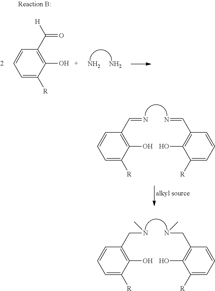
C(NC)C1=C(O)C([R])=CC=C1.N(CC1=C(O)C([R])=CC=C1)C.C1=C([R])C(O)=C(C([H])=O)C=C1.N.N.C(=N)C1=C(O)C([R])=CC=C1.N=CC1=C(O)C([R])=CC=C1
